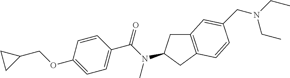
C1(OCC2CC2)=CC=C(C(N(C)C2CC3=C(C2)C=CC(CN(CC)CC)=C3)=O)C=C1
